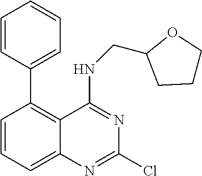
C1(C2=C3C(=CC=C2)N=C(Cl)N=C3NCC2CCCO2)=CC=CC=C1
